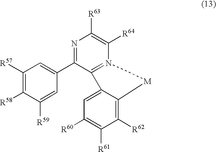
N1=C(C2=CC([R57])=C([R58])C([R59])=C2)C2=N(C([R64])=C1[R63])[M]C1=C([R62])C([R61])=C([R60])C=C21
